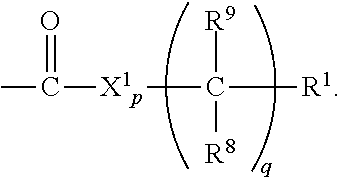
CC([X1p]C([R1])([R9])[R8])=O
